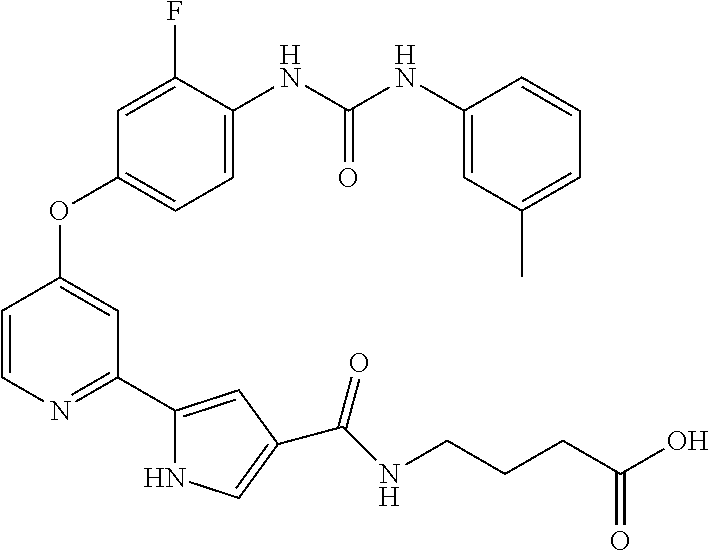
C1=CN=C(C2=CC(C(=O)NCCCC(O)=O)=CN2)C=C1OC1=CC=C(NC(NC2=CC(C)=CC=C2)=O)C(F)=C1
